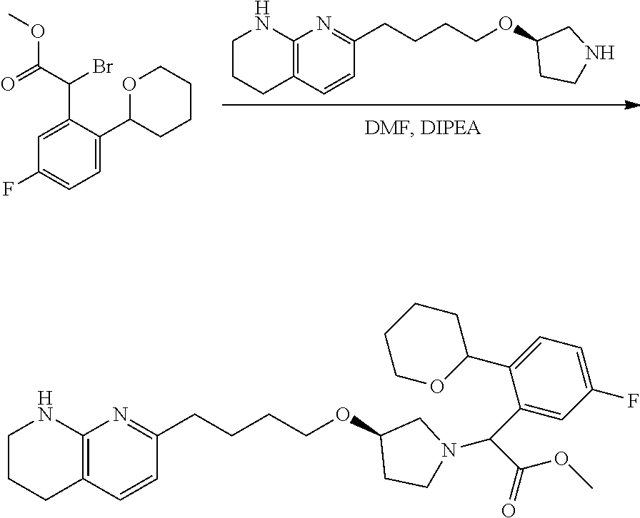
C12=C(C=CC(CCCCOC3CCNC3)=N1)CCCN2.C1(F)=CC=C(C2CCCCO2)C(C(C(OC)=O)Br)=C1.C12=C(C=CC(CCCCOC3CCN(C(C(=O)OC)C4=CC(F)=CC=C4C4CCCCO4)C3)=N1)CCCN2
